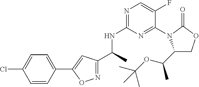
C(C)(NC1=NC=C(F)C(N2C(C(OC(C)(C)C)C)COC2=O)=N1)C1=NOC(C2=CC=C(Cl)C=C2)=C1
